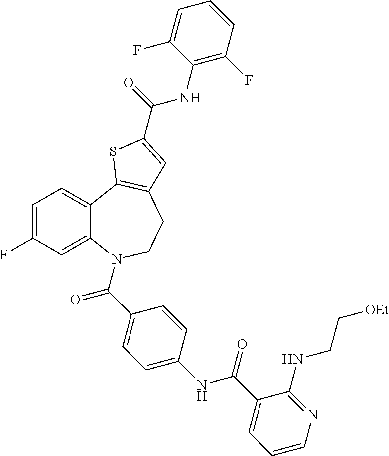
C1=C(F)C=C2C(=C1)C1=C(CCN2C(C2=CC=C(NC(C3=CC=CN=C3NCC[OEt])=O)C=C2)=O)C=C(C(=O)NC2=C(F)C=CC=C2F)S1
